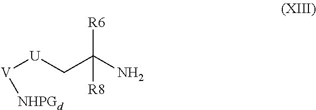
[U]([V][NHPGd])CC(N)([R8])[R6]
